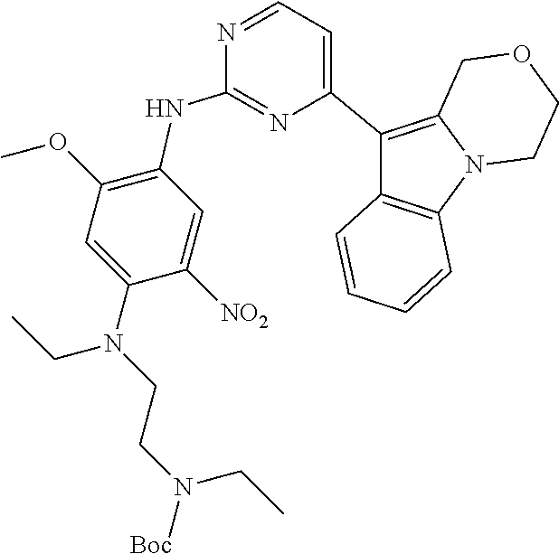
C1(C2=CC=NC(NC3=C(OC)C=C(N(CCN(CC)[Boc])CC)C([NO2])=C3)=N2)=C2N(C3=C1C=CC=C3)CCOC2
